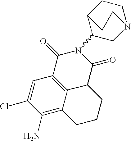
C1(N)=C2C3=C(C=C1Cl)C(=O)N(C1CN4CCC1CC4)C(=O)C3CCC2
